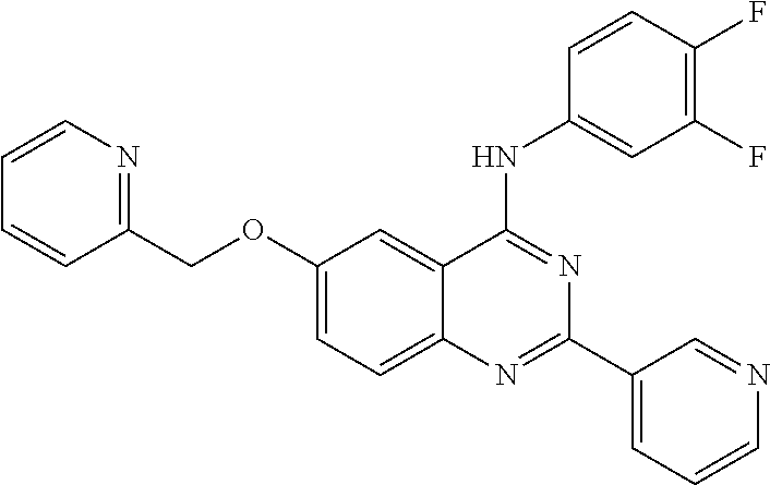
C1(OCC2=NC=CC=C2)=CC=C2C(=C1)C(NC1=CC(F)=C(F)C=C1)=NC(C1=CC=CN=C1)=N2
